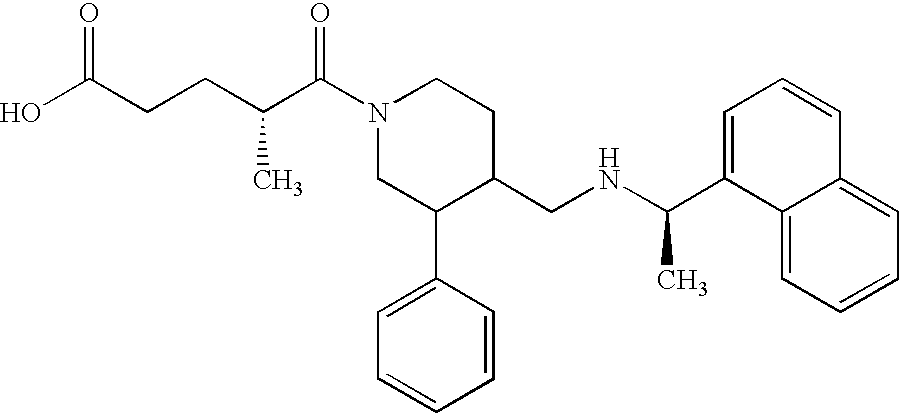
N1(C(C(CCC(O)=O)C)=O)CC(C2=CC=CC=C2)C(CNC(C)C2=CC=CC3=CC=CC=C23)CC1
